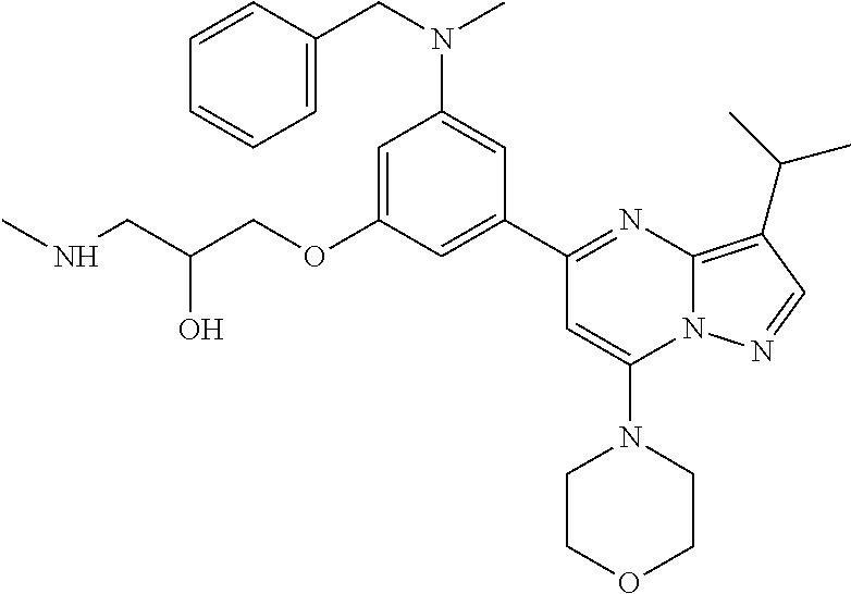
C1=C(OCC(CNC)O)C=C(C2=NC3=C(C(C)C)C=NN3C(N3CCOCC3)=C2)C=C1N(CC1=CC=CC=C1)C
